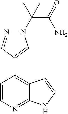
C1=CN=C2C(=C1C1=CN(C(C)(C(=O)N)C)N=C1)C=CN2
